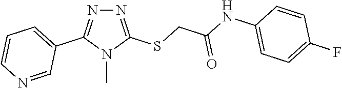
N1=C(SCC(NC2=CC=C(F)C=C2)=O)N(C)C(C2=CC=CN=C2)=N1
